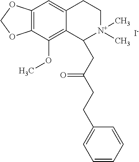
[I-].C12=C(C(OC)=C3C(=C1)CC[N+](C)(C)C3CC(CCC1=CC=CC=C1)=O)OCO2
